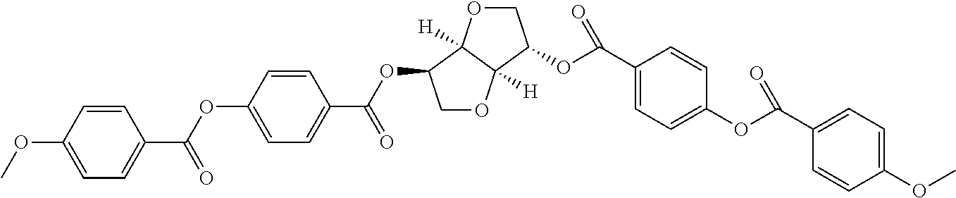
C1(OC)=CC=C(C(OC2=CC=C(C(OC3COC4([H])C3([H])OCC4OC(C3=CC=C(OC(C4=CC=C(OC)C=C4)=O)C=C3)=O)=O)C=C2)=O)C=C1
